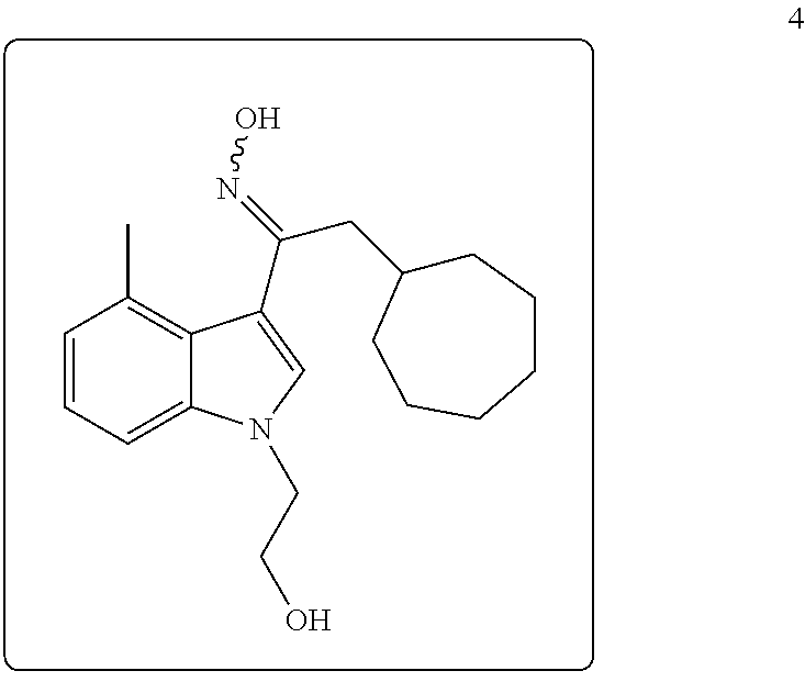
C1=CC=C2C(=C1C)C(C(=NO)CC1CCCCCC1)=CN2CCO
